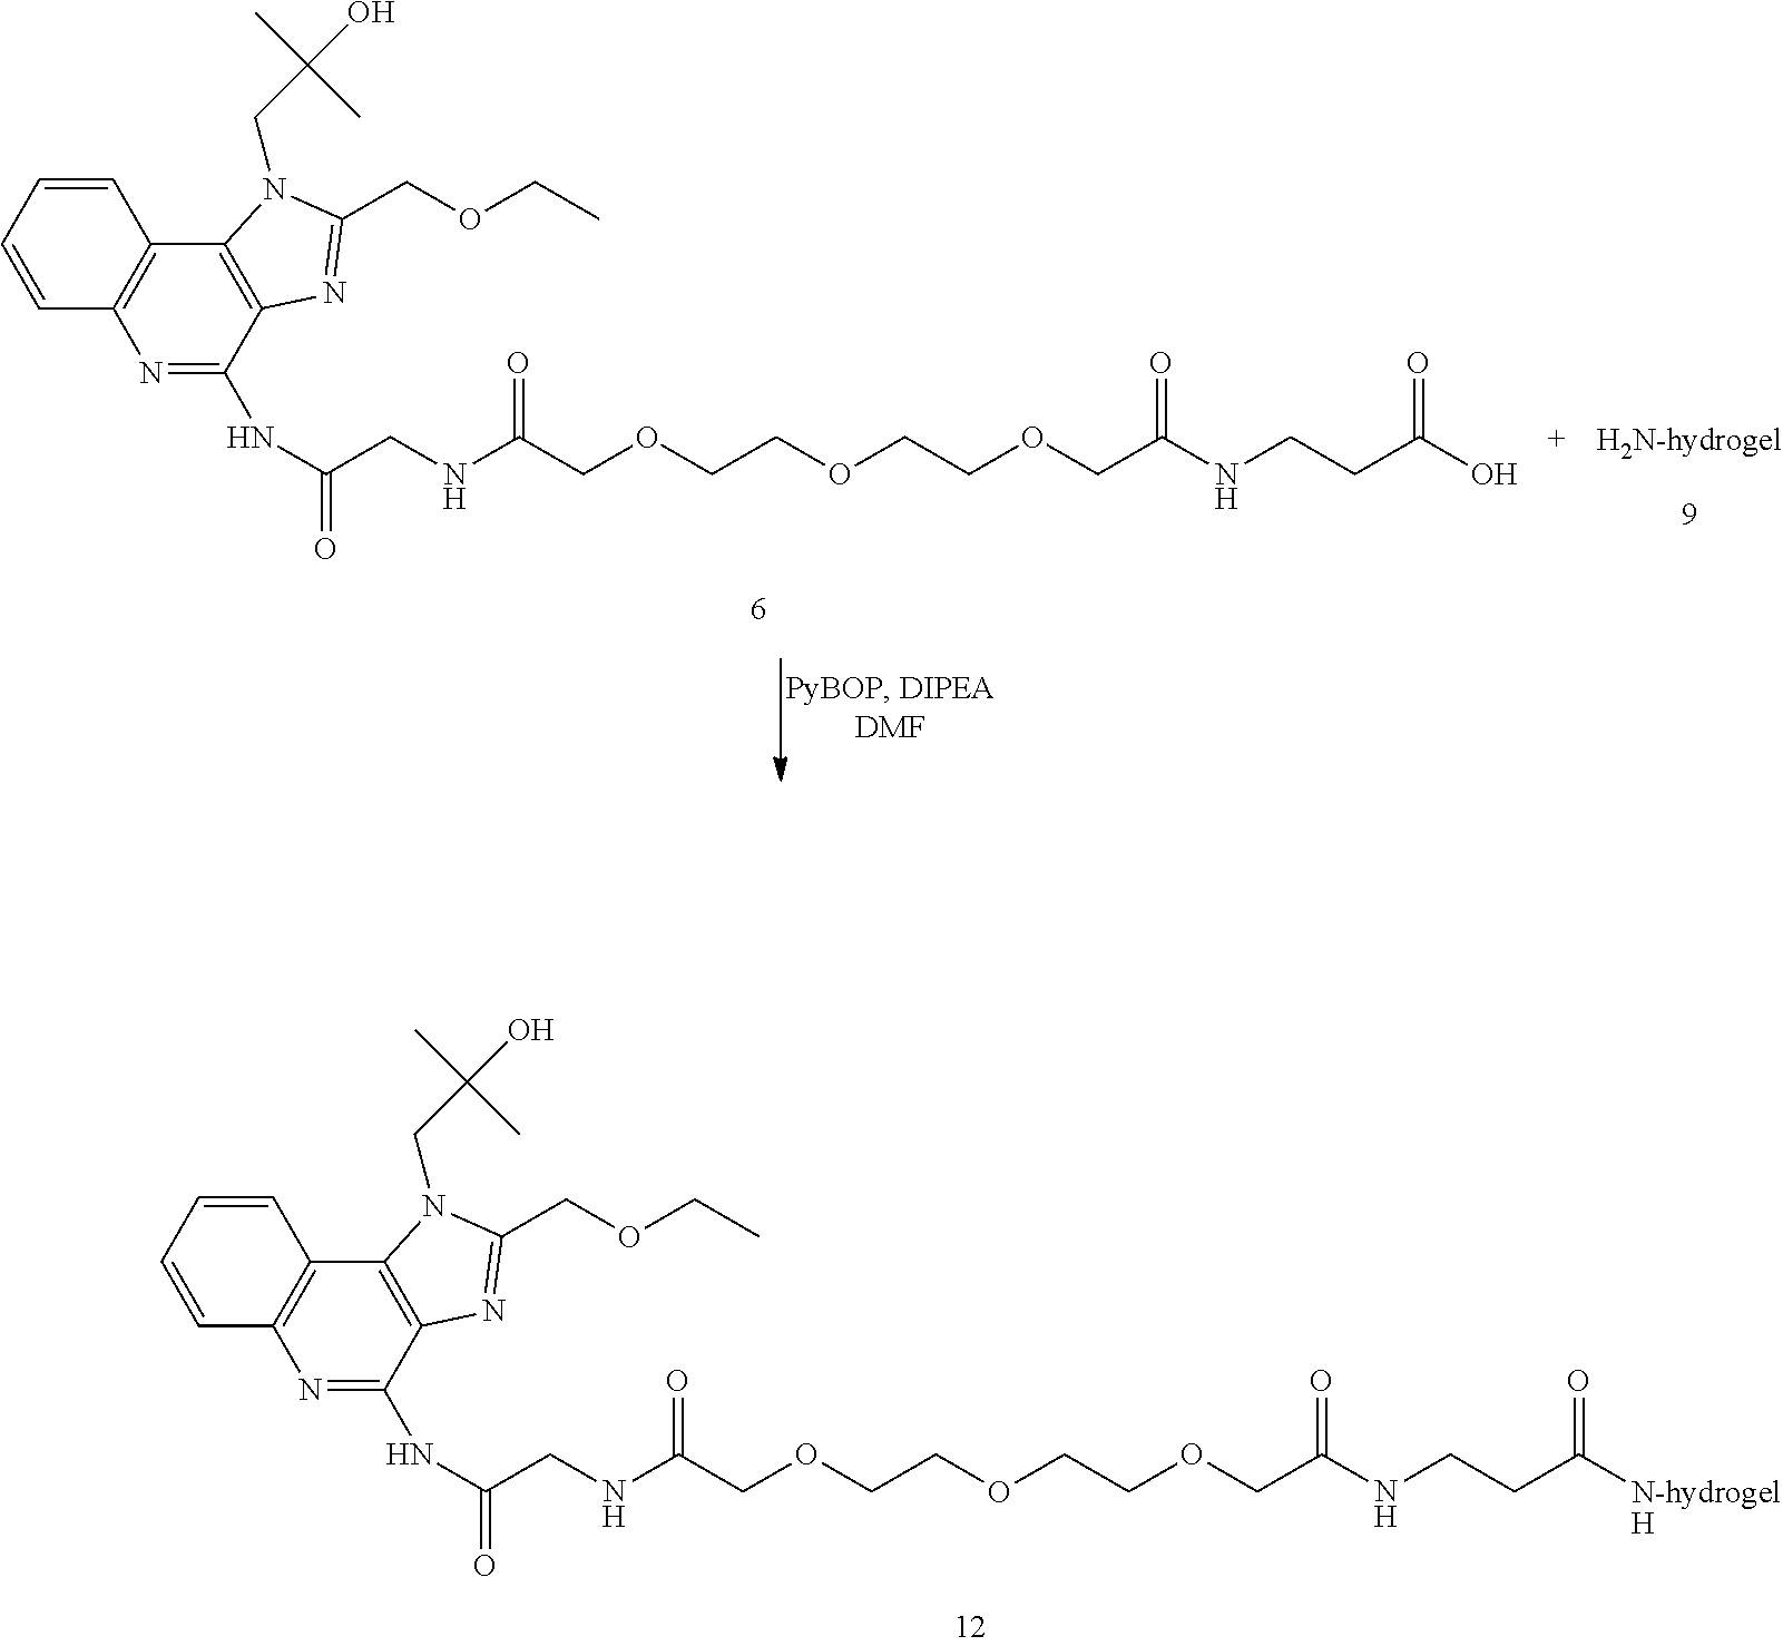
N1=C(NC(=O)CNC(COCCOCCOCC(NCCC([N-hydrogelH])=O)=O)=O)C2=C(C3=C1C=CC=C3)N(CC(C)(C)O)C(COCC)=N2.N1=C(NC(=O)CNC(COCCOCCOCC(NCCC(O)=O)=O)=O)C2=C(C3=C1C=CC=C3)N(CC(C)(C)O)C(COCC)=N2
